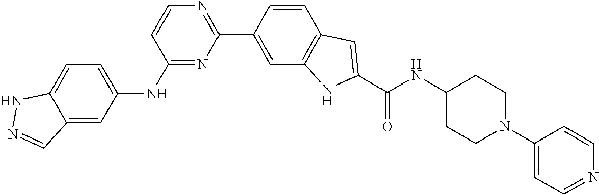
C1CC(NC(C2=CC3=C(N2)C=C(C2=NC=CC(NC4=CC=C5NN=CC5=C4)=N2)C=C3)=O)CCN1C1=CC=NC=C1
